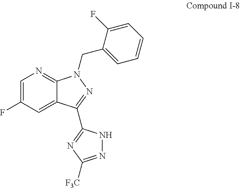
C1=C(F)C=C2C(=N1)N(CC1=CC=CC=C1F)N=C2C1=NC([F3C])=NN1
